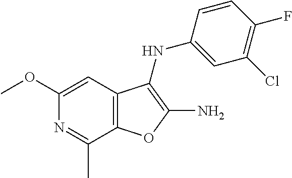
N1=C(C)C2=C(C=C1OC)C(NC1=CC(Cl)=C(F)C=C1)=C(N)O2
